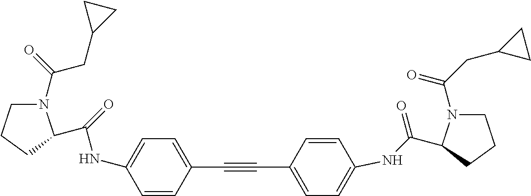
C1=CC(C#CC2=CC=C(NC(=O)C3N(C(CC4CC4)=O)CCC3)C=C2)=CC=C1NC(=O)C1N(C(=O)CC2CC2)CCC1
